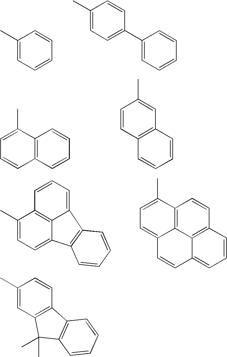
C1(C)=CC=CC=C1.C1(C2=CC=C(C)C=C2)=CC=CC=C1.C12=C(C=CC=C1)C=CC=C2C.C1=CC2=C(C=C1C)C=CC=C2.C1(C)=CC=C2C3=C1C=CC=C3C1=C2C=CC=C1.C12=C3C4=C(C=C1)C=CC=C4C=CC3=CC=C2C.C1(C)=CC2=C(C=C1)C1=C(C2(C)C)C=CC=C1
